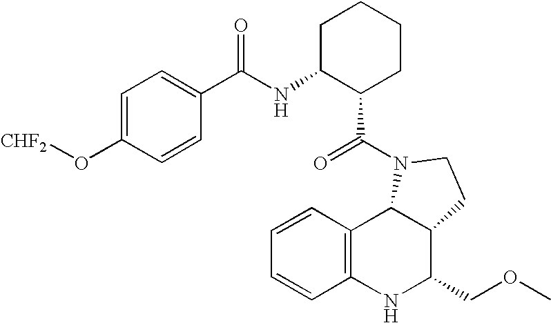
C1=CC2=C(C=C1)NC(COC)C1C2N(C(=O)C2CCCCC2NC(=O)C2=CC=C(O[CHF2])C=C2)CC1
